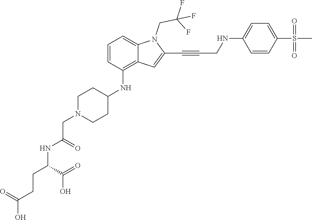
C(C#CC1=CC2=C(NC3CCN(CC(NC(CCC(O)=O)C(=O)O)=O)CC3)C=CC=C2N1CC(F)(F)F)NC1=CC=C(S(C)(=O)=O)C=C1
